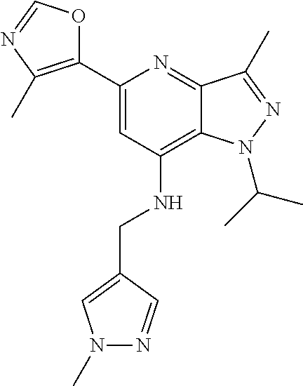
C1(C2=CC(NCC3=CN(C)N=C3)=C3C(=N2)C(C)=NN3C(C)C)=C(C)N=CO1
